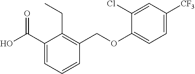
C1(C(O)=O)=CC=CC(COC2=CC=C([CF3])C=C2Cl)=C1CC
